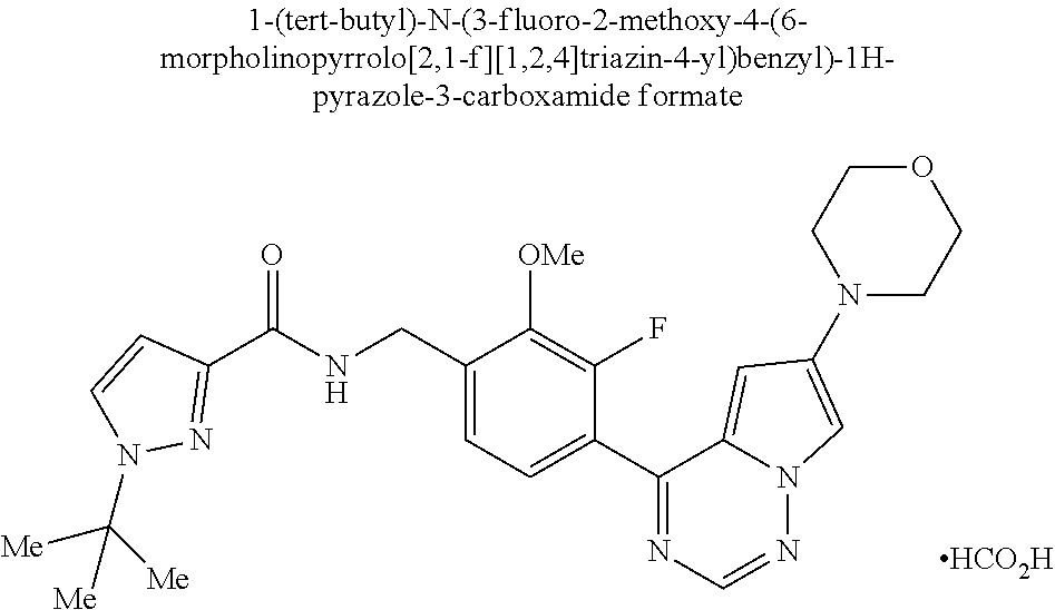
C1(C(NCC2=CC=C(C3=NC=NN4C3=CC(N3CCOCC3)=C4)C(F)=C2[OMe])=O)=NN(C([Me])([Me])[Me])C=C1.[HCO2H]
